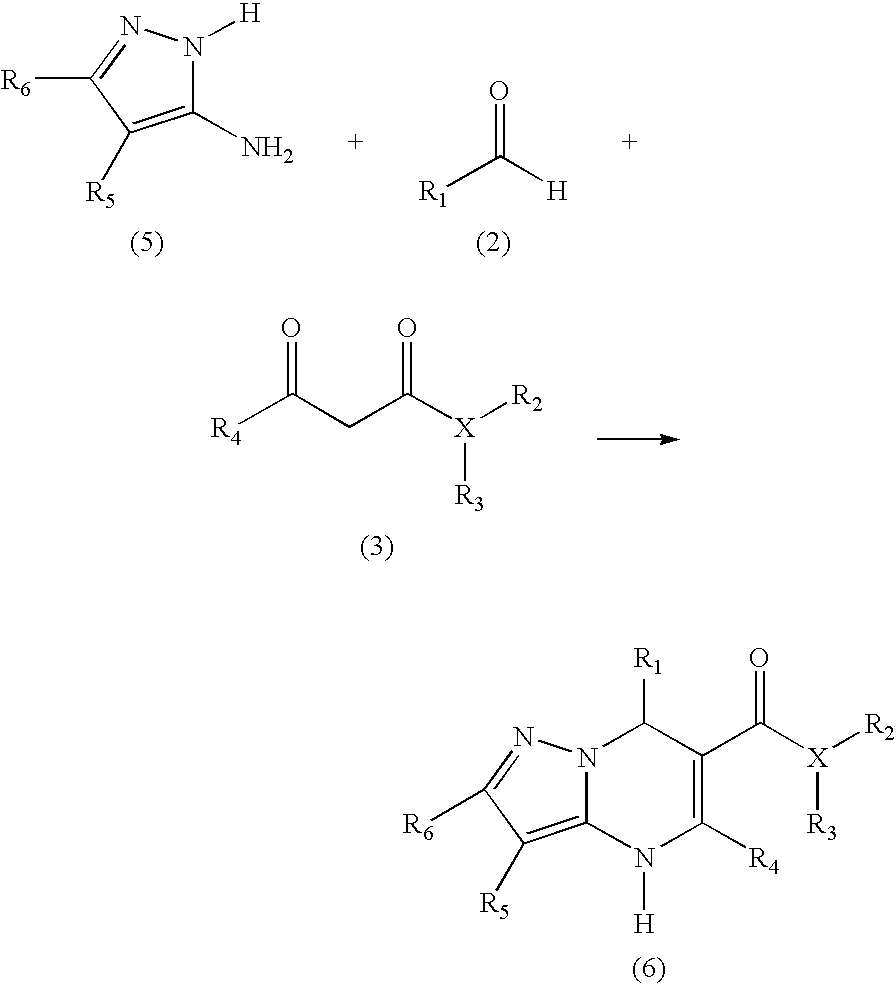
C1(N)=C([R5])C([R6])=NN1[H].O=C([H])[R1].O=C(CC([X]([R2])[R3])=O)[R4].N12C(=C([R5])C([R6])=N1)N([H])C([R4])=C(C([X]([R2])[R3])=O)C2[R1]
